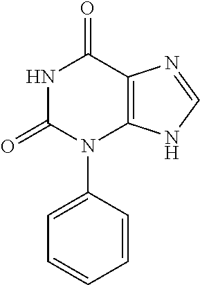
C1=CC(N2C3=C(C(=O)NC2=O)N=CN3)=CC=C1
